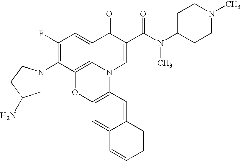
C1(F)=C(N2CC(N)CC2)C2=C3C(=C1)C(=O)C(C(=O)N(C1CCN(C)CC1)C)=CN3C1=C(O2)C=C2C(=C1)C=CC=C2
